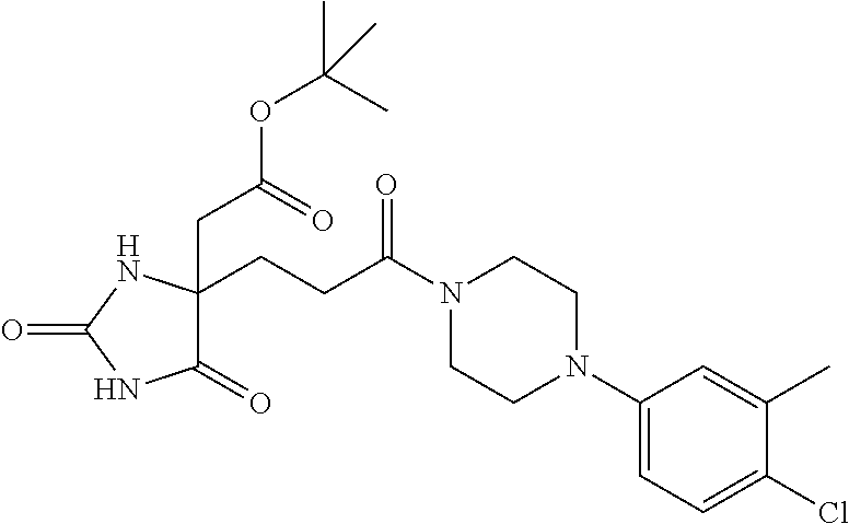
C1(N2CCN(C(CCC3(CC(=O)OC(C)(C)C)C(=O)NC(=O)N3)=O)CC2)=CC=C(Cl)C(C)=C1
